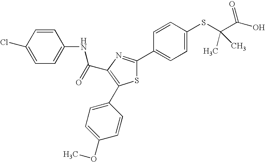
C(C1=C(C2=CC=C(OC)C=C2)SC(C2=CC=C(SC(C(O)=O)(C)C)C=C2)=N1)(NC1=CC=C(Cl)C=C1)=O
